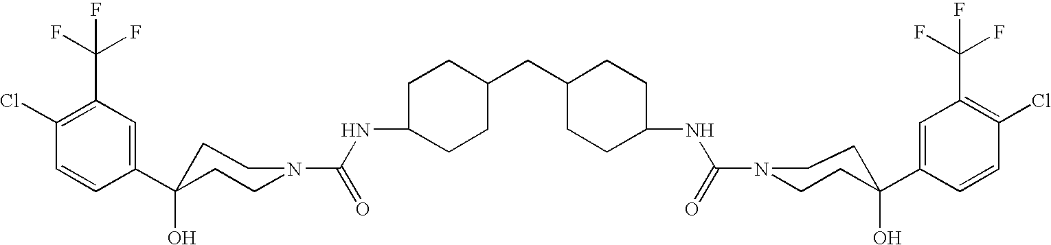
C1(C2(O)CCN(C(NC3CCC(CC4CCC(NC(N5CCC(C6=CC(C(F)(F)F)=C(Cl)C=C6)(O)CC5)=O)CC4)CC3)=O)CC2)=CC(C(F)(F)F)=C(Cl)C=C1
